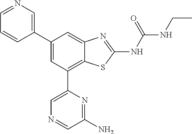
C1(C2=CN=CC=C2)=CC(C2=CN=CC(N)=N2)=C2C(=C1)N=C(NC(=O)NCC)S2
